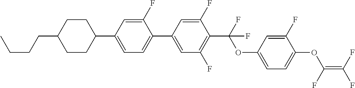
C1(C2=CC(F)=C(C(OC3=CC=C(OC(=C(F)F)F)C(F)=C3)(F)F)C(F)=C2)=CC=C(C2CCC(CCCC)CC2)C=C1F
